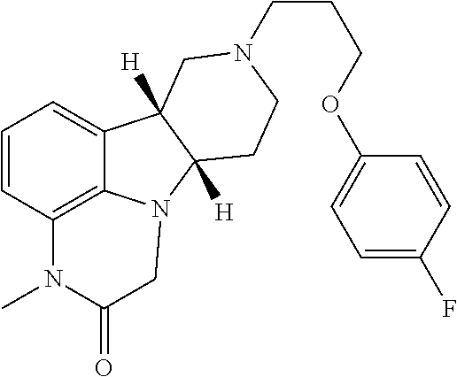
C1=CC2=C3C(=C1)C1([H])C([H])(N3CC(=O)N2C)CCN(CCCOC2=CC=C(F)C=C2)C1
